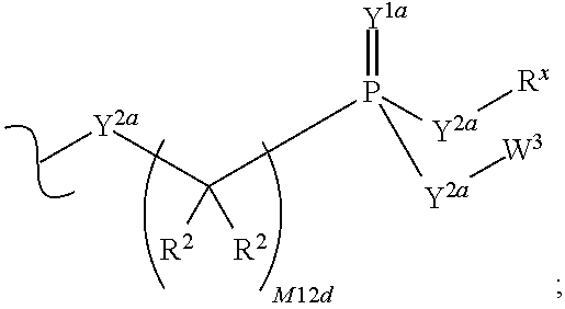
[Y2a](C)C(P([Y2a][Rx])(=[Y1a])[Y2a][W3])([R2])[R2]
